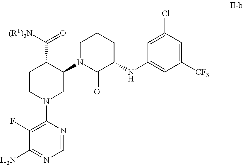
C1(F)=C(N2CC(N3CCCC(NC4=CC([CF3])=CC(Cl)=C4)C3=O)C(C([(R1)2N])=O)CC2)N=CN=C1N
